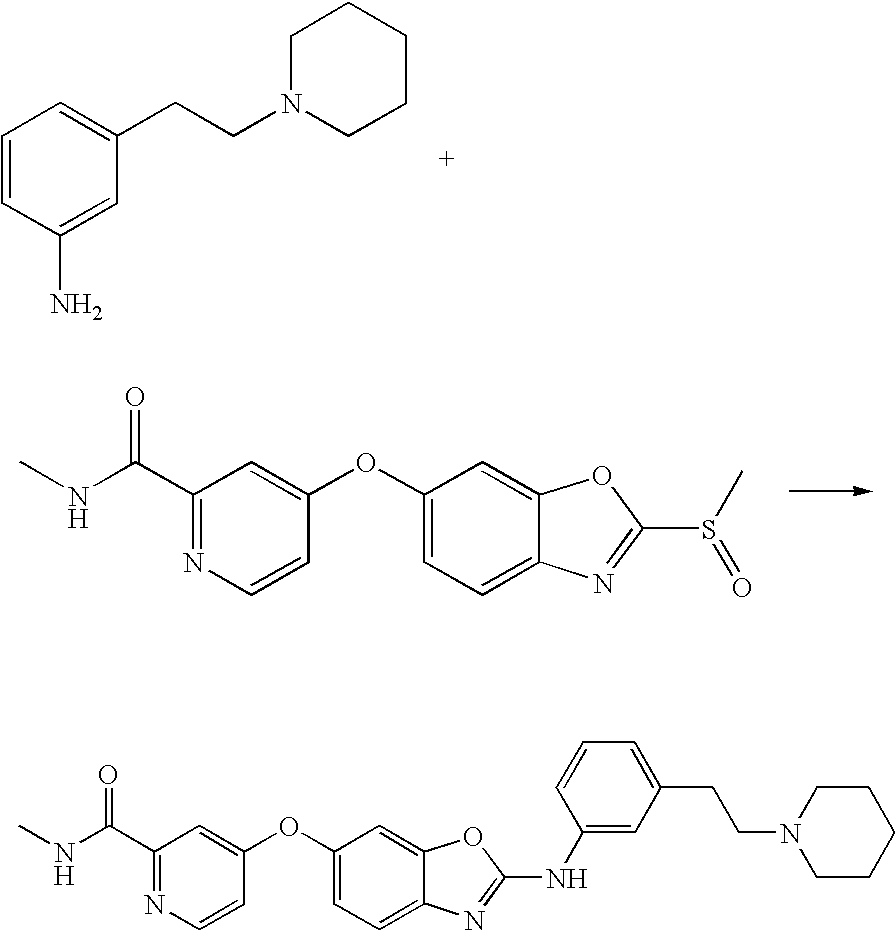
C1=CC(N)=CC(CCN2CCCCC2)=C1.C1(C(NC)=O)=NC=CC(OC2=CC=C3C(=C2)OC(S(C)=O)=N3)=C1.C1(C(NC)=O)=NC=CC(OC2=CC=C3C(=C2)OC(NC2=CC(CCN4CCCCC4)=CC=C2)=N3)=C1
